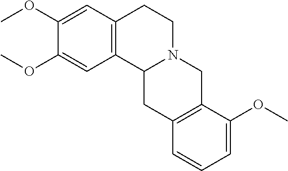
C1(OC)=CC2=C(C=C1OC)CCN1C2CC2=C(C1)C(OC)=CC=C2
